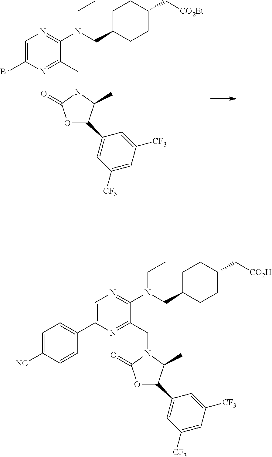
C1=C(Br)N=C(CN2C(C)C(C3=CC([CF3])=CC([CF3])=C3)OC2=O)C(N(CC)CC2CCC(C[CO2Et])CC2)=N1.C1=C(C2=CC=C([NC])C=C2)N=C(CN2C(C)C(C3=CC([CF3])=CC([CF3])=C3)OC2=O)C(N(CC)CC2CCC(C[CO2H])CC2)=N1
